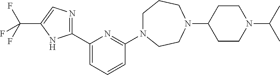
C1N(C2=NC(C3=NC=C(C(F)(F)F)N3)=CC=C2)CCN(C2CCN(C(C)C)CC2)CC1
